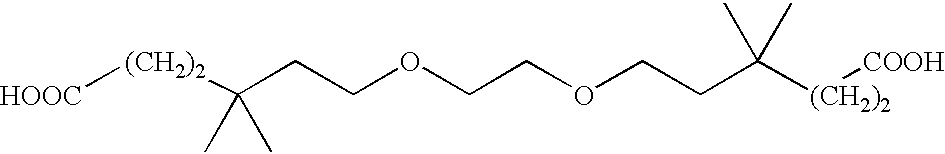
[HOOC][(CH2)2]C(CCOCCOCCC([(CH2)2][COOH])(C)C)(C)C
